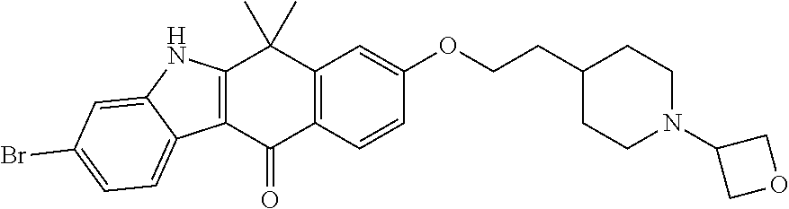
C12=C(C=CC(OCCC3CCN(C4COC4)CC3)=C1)C(=O)C1=C(C2(C)C)NC2=CC(Br)=CC=C12
